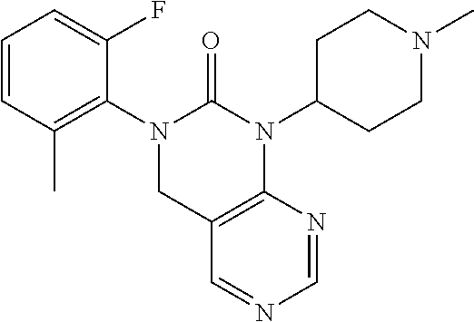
C1=CC(C)=C(N2CC3=C(N(C4CCN(C)CC4)C2=O)N=CN=C3)C(F)=C1
